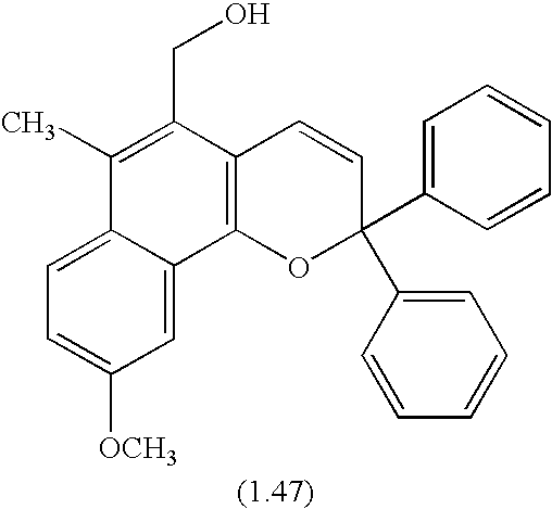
C1=C2C(=CC([OCH3])=C1)C1=C(C(CO)=C2C)C=CC(C2=CC=CC=C2)(C2=CC=CC=C2)O1
